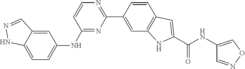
C1(NC2=CC=C3C(=C2)C=NN3)=NC(C2=CC3=C(C=C2)C=C(C(NC2=CON=C2)=O)N3)=NC=C1
